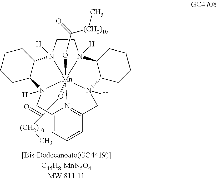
C1CN2([H])[Mn]345(OC(=O)[(CH2)10]C)(OC(=O)[(CH2)10]C)N1([H])C1C(CCCC1)N3([H])CC1=N4C(=CC=C1)CN5([H])C1C2CCCC1
